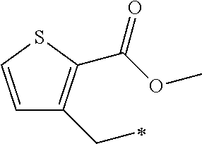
C1=CSC(C(OC)=O)=C1CC
